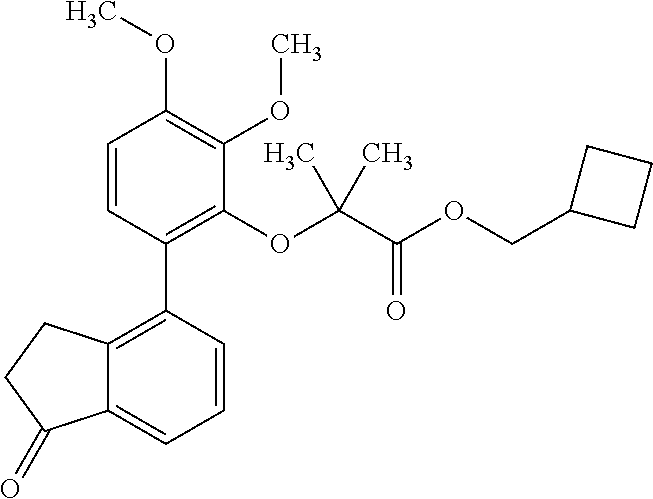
C12=C(C3=C(OC(C(OCC4CCC4)=O)(C)C)C(OC)=C(OC)C=C3)C=CC=C1C(=O)CC2
